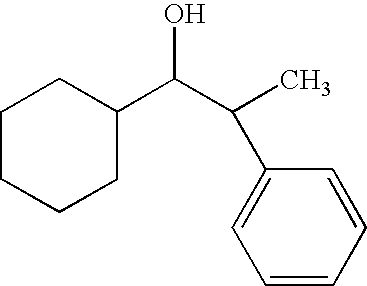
C1CCCC(C(C(C)C2=CC=CC=C2)O)C1
